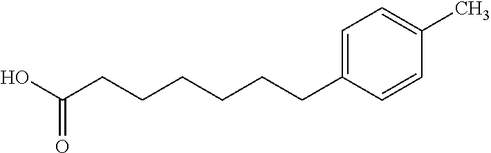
OC(CCCCCCC1=CC=C(C)C=C1)=O
